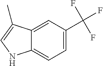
C1=C(C(F)(F)F)C=C2C(=C1)NC=C2C
